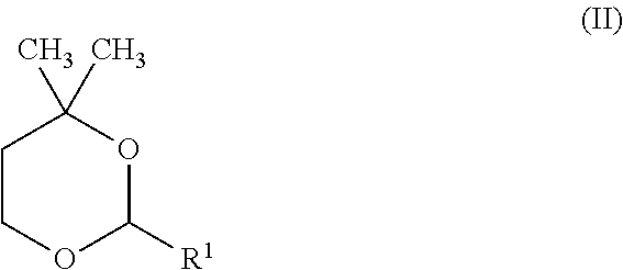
C1COC([R1])OC1(C)C
